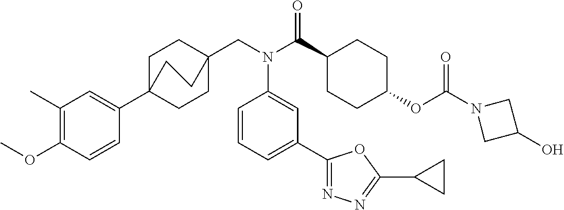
C1(C)=C(OC)C=CC(C23CCC(CN(C(C4CCC(OC(N5CC(O)C5)=O)CC4)=O)C4=CC(C5=NN=C(C6CC6)O5)=CC=C4)(CC2)CC3)=C1
